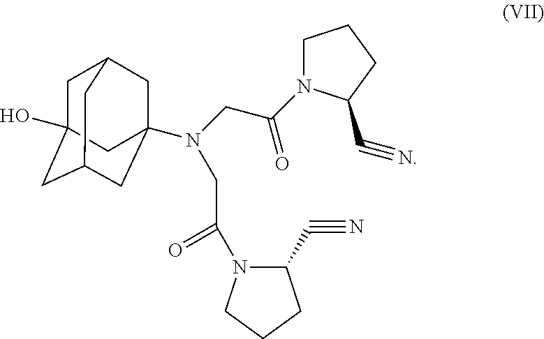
C1N(C(CN(C23CC4CC(O)(CC(C2)C4)C3)CC(N2C(C#N)CCC2)=O)=O)C(C#N)CC1
